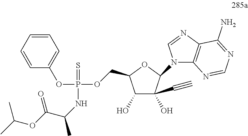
C1(O)C(O)(C#C)C(N2C3=C(N=C2)C(N)=NC=N3)OC1COP(OC1=CC=CC=C1)(=S)NC(C(OC(C)C)=O)C
